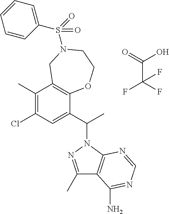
C1(Cl)=C(C)C2=C(C(C(C)N3N=C(C)C4=C3N=CN=C4N)=C1)OCCN(S(=O)(C1=CC=CC=C1)=O)C2.C(C(F)(F)F)(=O)O
